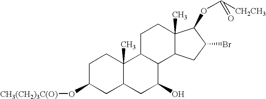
C1C(O[CH3(CH2)3C(O)])CC2C(C)(C1)C1C(C(O)C2)C2C(C)(CC1)C(OC([CH2CH3])=O)C(Br)C2
